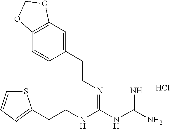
Cl.C(NC(NC(N)=N)=NCCC1=CC2=C(C=C1)OCO2)CC1=CC=CS1
